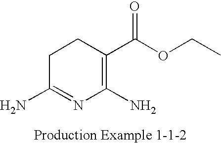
C1(N)=NC(N)=C(C(OCC)=O)CC1
